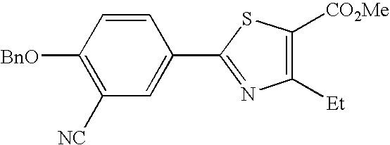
[BnO]C1=C([NC])C=C(C2=NC([Et])=C([CO2Me])S2)C=C1
